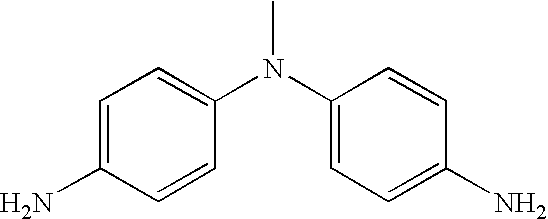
C1=C(N)C=CC(N(C2=CC=C(N)C=C2)C)=C1
